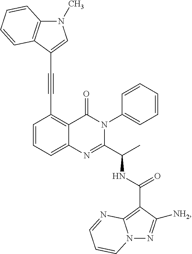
C1=CC=C2C(=C1C#CC1=CN(C)C3=C1C=CC=C3)C(=O)N(C1=CC=CC=C1)C(C(C)NC(=O)C1=C3N(N=C1[NH2])C=CC=N3)=N2
